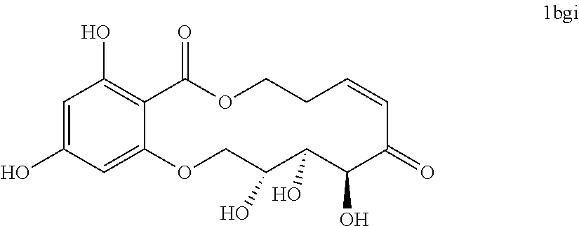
C1=C(O)C=C2C(=C1O)C(=O)OCCC=CC(=O)C(O)C(O)C(O)CO2
